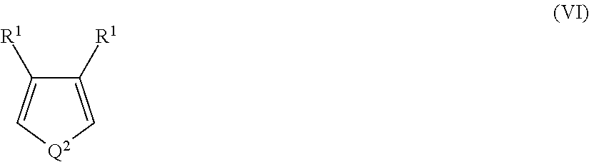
C1([R1])=C[Q2]C=C1[R1]
